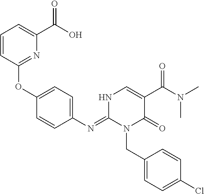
C1(N=C2N(CC3=CC=C(Cl)C=C3)C(=O)C(C(N(C)C)=O)=CN2)=CC=C(OC2=NC(C(O)=O)=CC=C2)C=C1
